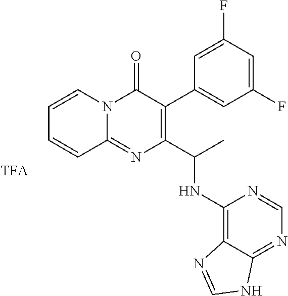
C1(F)=CC(F)=CC(C2=C(C(C)NC3=C4C(=NC=N3)NC=N4)N=C3N(C2=O)C=CC=C3)=C1
